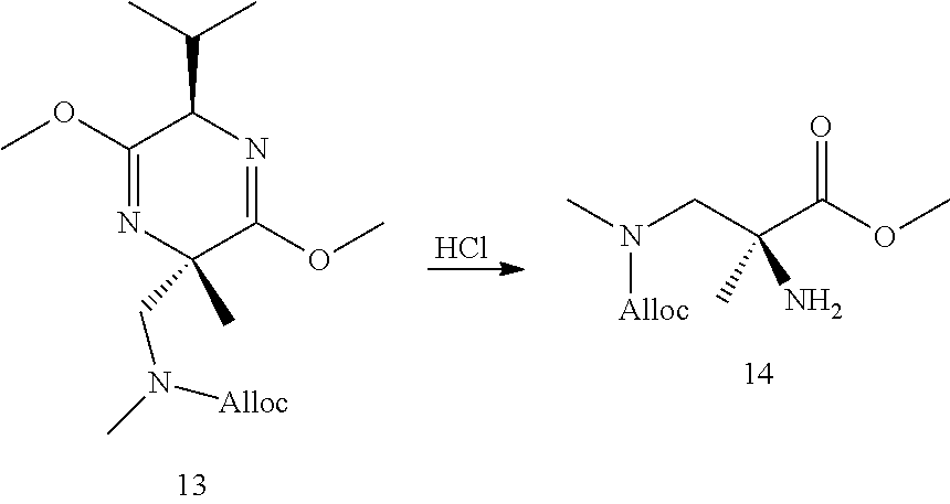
Cl.C1(OC)=NC(C)(CN(C)[Alloc])C(OC)=NC1C(C)C.CN(CC(C(OC)=O)(N)C)[Alloc]
